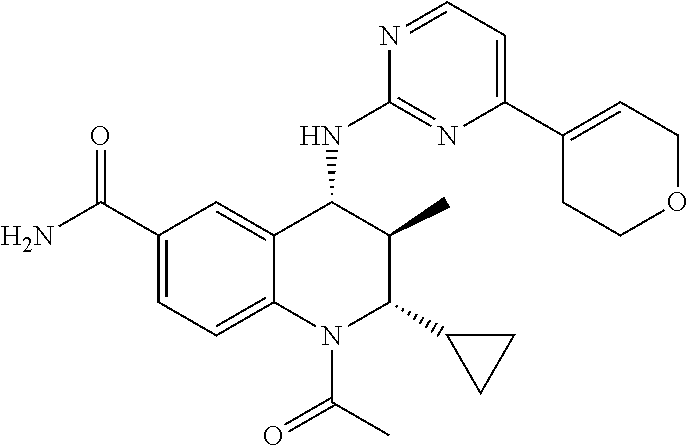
C1(C(N)=O)=CC=C2C(=C1)C(NC1=NC(C3=CCOCC3)=CC=N1)C(C)C(C1CC1)N2C(C)=O
